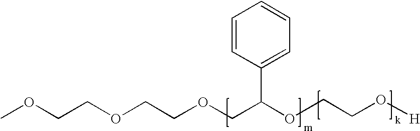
C1=CC(C(COCCOCCOC)OCCO[H])=CC=C1
